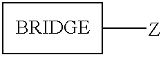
C[Z]
